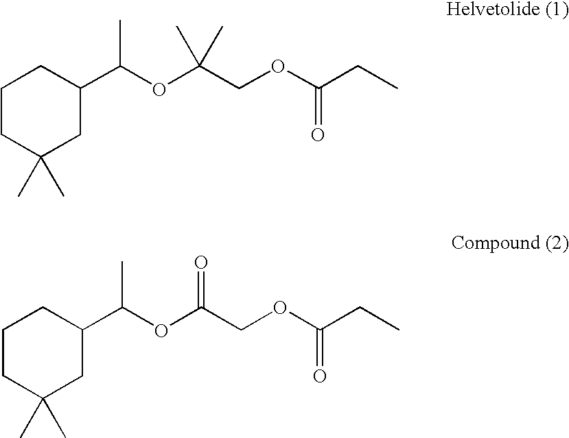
C1CC(C)(C)CC(C(OC(COC(CC)=O)(C)C)C)C1.C1CC(C)(C)CC(C(OC(COC(CC)=O)=O)C)C1
